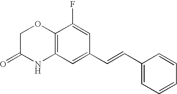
C12=C(C=C(C=CC3=CC=CC=C3)C=C1F)NC(=O)CO2
